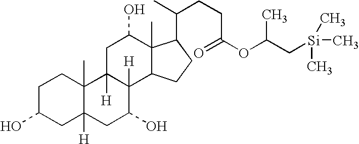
C1C(O)CC2([H])C(C)(C1)C1([H])C([H])(C(O)C2)C2C(C)(C(O)C1)C(C(C)CCC(=O)OC(C[Si](C)(C)C)C)CC2
